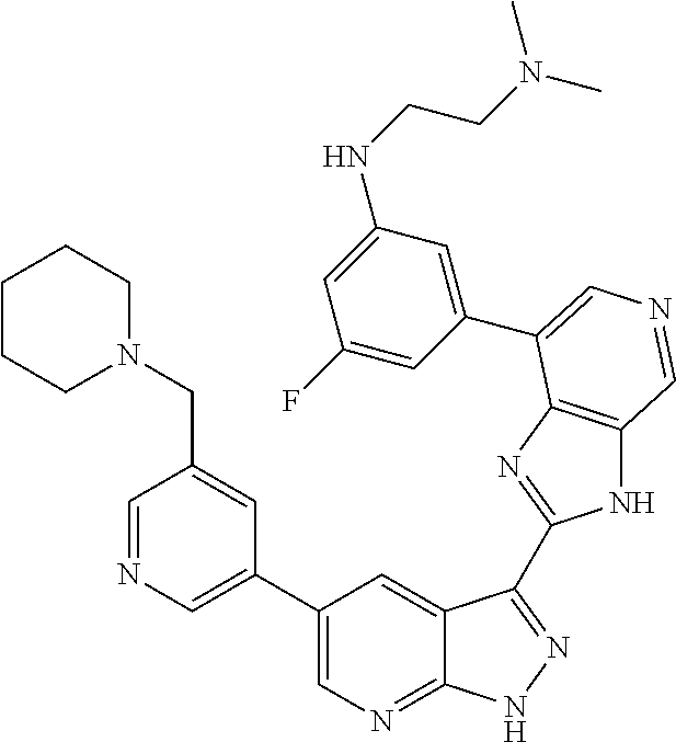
C1(C2=CN=CC(CN3CCCCC3)=C2)=CN=C2C(=C1)C(C1=NC3=C(N1)C=NC=C3C1=CC(NCCN(C)C)=CC(F)=C1)=NN2
